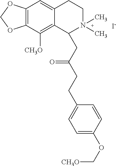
[I-].C12=C(C([CH3O])=C3C(=C1)CCN(C)(C)C3CC(CCC1=CC=C(OC[CH3O])C=C1)=O)OCO2
